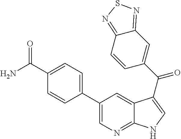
C12=NC=C(C3=CC=C(C(N)=O)C=C3)C=C1C(C(C1=CC3=NSN=C3C=C1)=O)=CN2
